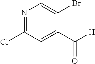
N1=C(Cl)C=C(C([H])=O)C(Br)=C1
